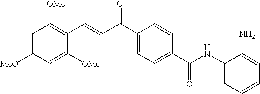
C1(NC(C2=CC=C(C(=O)C=CC3=C([OMe])C=C([MeO])C=C3[OMe])C=C2)=O)=CC=CC=C1N
